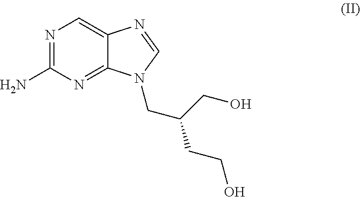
N1=C(N)N=C2C(=C1)N=CN2CC(CO)CCO
